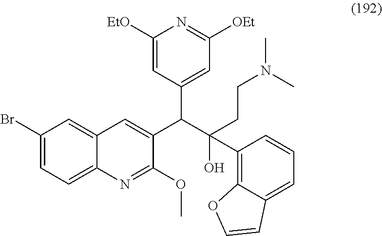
C1(Br)=CC=C2C(=C1)C=C(C(C1=CC([OEt])=NC([EtO])=C1)C(O)(CCN(C)C)C1=C3C(=CC=C1)C=CO3)C(OC)=N2
